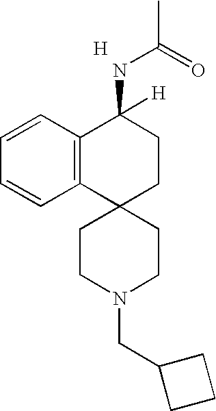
C12=C(C=CC=C1)C(NC(C)=O)([H])CCC21CCN(CC2CCC2)CC1.[H]
